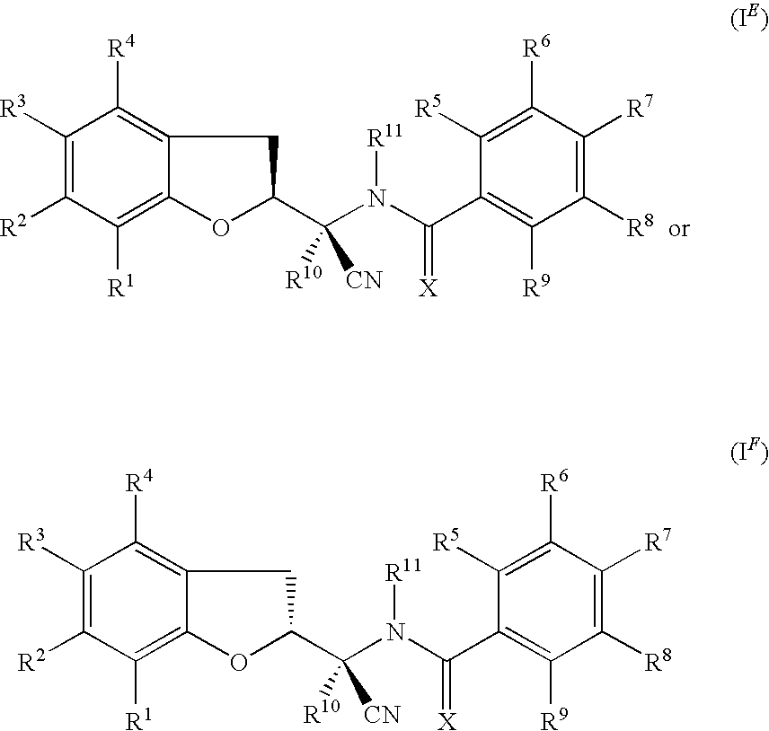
C1([R3])=C([R2])C([R1])=C2C(=C1[R4])CC(C(N(C(C1=C([R9])C([R8])=C([R7])C([R6])=C1[R5])=[X])[R11])([R10])[CN])O2.C1([R3])=C([R2])C([R1])=C2C(=C1[R4])CC(C(N(C(C1=C([R9])C([R8])=C([R7])C([R6])=C1[R5])=[X])[R11])([R10])[CN])O2
